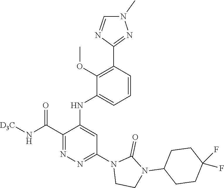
C1=CC(C2=NN(C)C=N2)=C(OC)C(NC2=CC(N3CCN(C4CCC(F)(F)CC4)C3=O)=NN=C2C(N[D3C])=O)=C1
